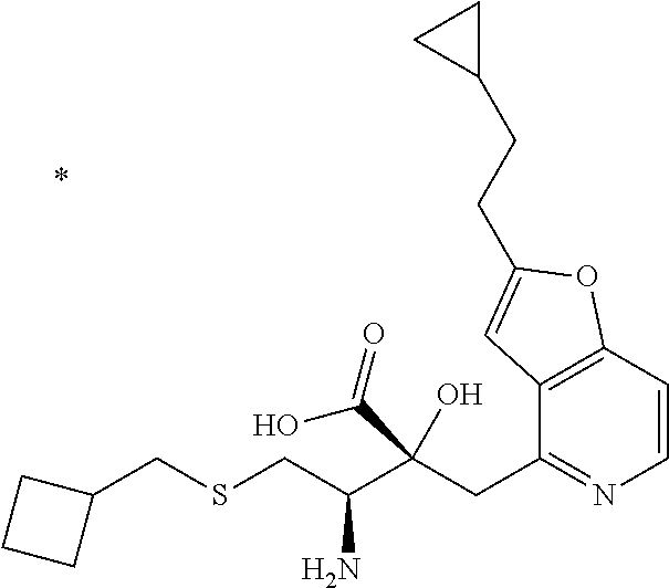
C12=C(C=CN=C1CC(C(CSCC1CCC1)N)(O)C(=O)O)OC(CCC1CC1)=C2
